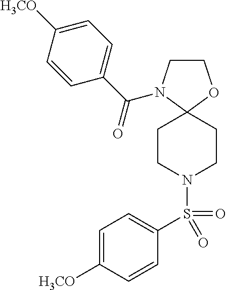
C1CN(C(C2=CC=C([H3CO])C=C2)=O)C2(O1)CCN(S(=O)(C1=CC=C([H3CO])C=C1)=O)CC2
